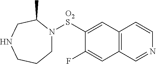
C1N([O2S]C2=CC3=C(C=C2F)C=NC=C3)C(C)CNCC1
